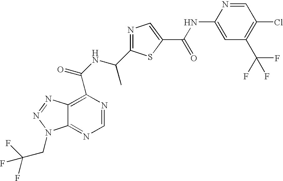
C12=NC=NC(C(NC(C)C3=NC=C(C(NC4=CC(C(F)(F)F)=C(Cl)C=N4)=O)S3)=O)=C1N=NN2CC(F)(F)F
